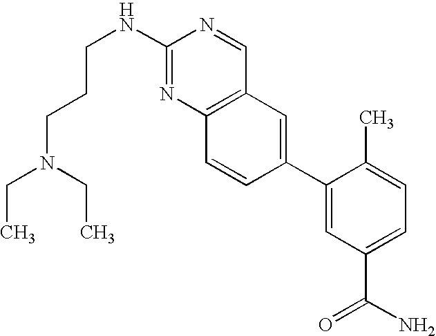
C1(NCCCN(CC)CC)=NC2=C(C=N1)C=C(C1=CC(C(N)=O)=CC=C1C)C=C2
